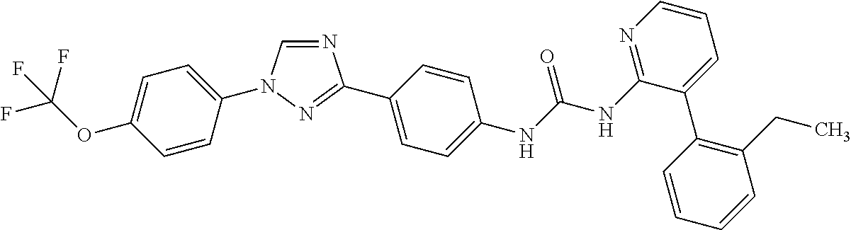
C1=C(OC(F)(F)F)C=CC(N2C=NC(C3=CC=C(NC(NC4=NC=CC=C4C4=C(CC)C=CC=C4)=O)C=C3)=N2)=C1
